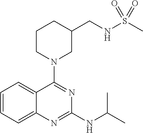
C1=CC=C2C(=C1)C(N1CC(CNS(C)(=O)=O)CCC1)=NC(NC(C)C)=N2
